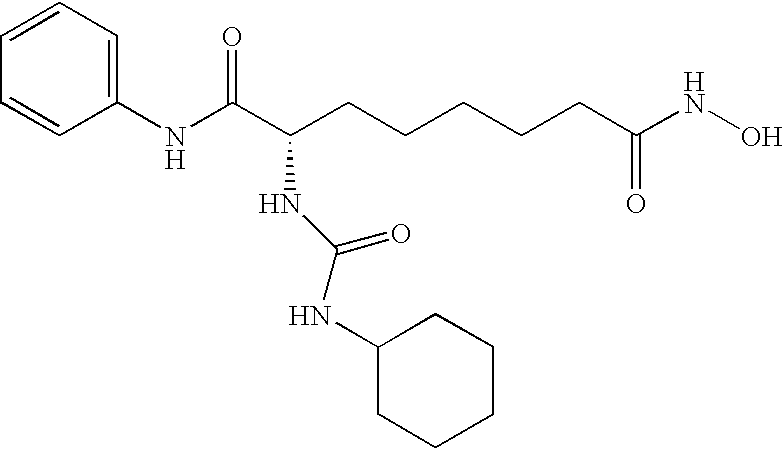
C1(NC(C(CCCCCC(NO)=O)NC(NC2CCCCC2)=O)=O)=CC=CC=C1
